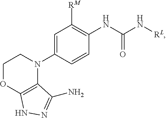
C1=C(N2CCOC3=C2C(N)=NN3)C=CC(NC(=O)N[RL])=C1[RM]
